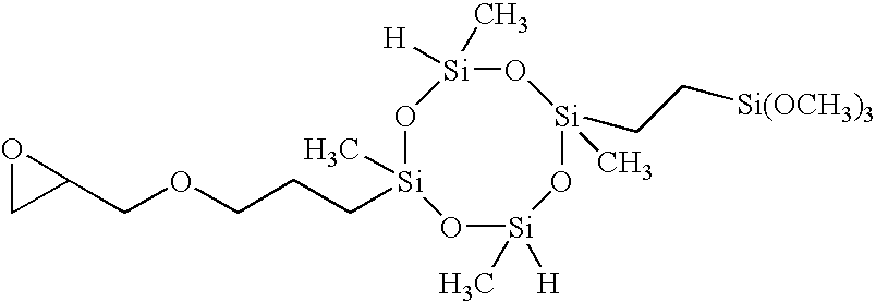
C1C(COCCC[Si]2(C)O[Si]([H])(C)O[Si](C)(CC[Si(OCH3)3])O[Si]([H])(C)O2)O1
